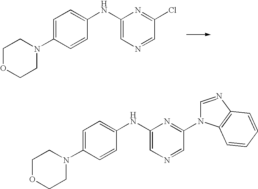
C1=C(N2CCOCC2)C=CC(NC2=CN=CC(Cl)=N2)=C1.C1=C(N2CCOCC2)C=CC(NC2=CN=CC(N3C=NC4=C3C=CC=C4)=N2)=C1
